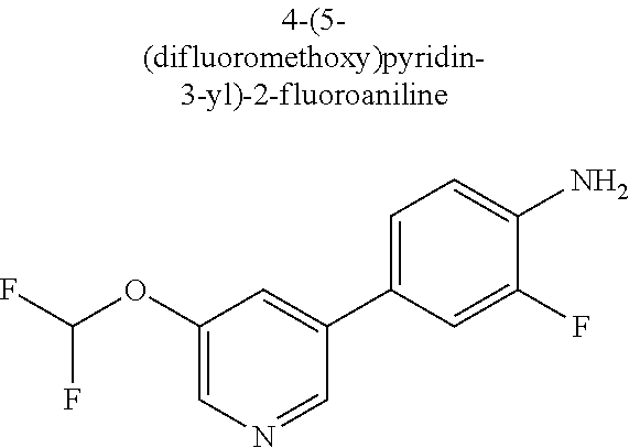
C1(OC(F)F)=CN=CC(C2=CC=C(N)C(F)=C2)=C1
